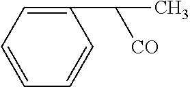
C1(C(C)[CO])=CC=CC=C1
